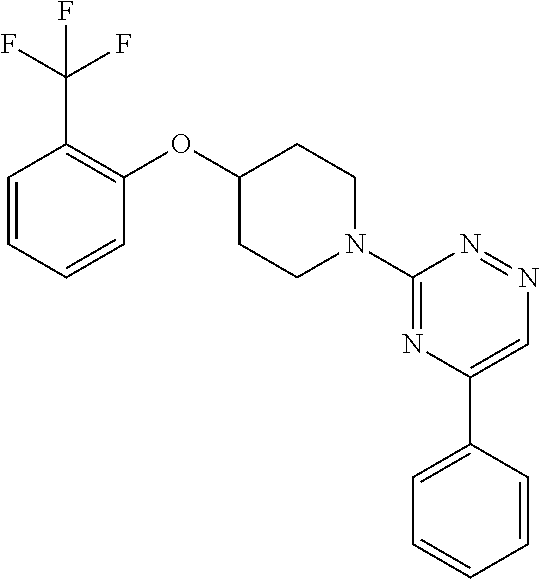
C1=CC=CC(OC2CCN(C3=NC(C4=CC=CC=C4)=CN=N3)CC2)=C1C(F)(F)F
